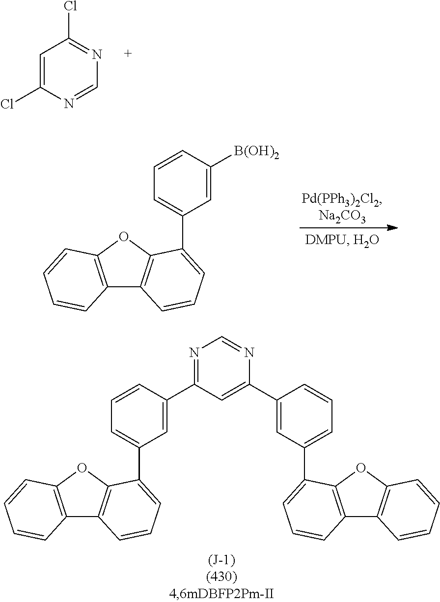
C1=C(Cl)N=CN=C1Cl.C1=C(C2=NC=NC(C3=CC(C4=CC=CC5=C4OC4=C5C=CC=C4)=CC=C3)=C2)C=CC=C1C1=CC=CC2=C1OC1=C2C=CC=C1.C1=C([B(OH)2])C=CC=C1C1=CC=CC2=C1OC1=C2C=CC=C1
